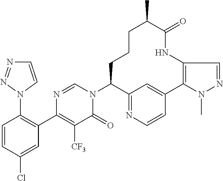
C1(N2C(=O)C([CF3])=C(C3=C(N4C=CN=N4)C=CC(Cl)=C3)N=C2)C2=NC=CC(=C2)C2=C(NC(=O)C(C)CCC1)C=NN2C
